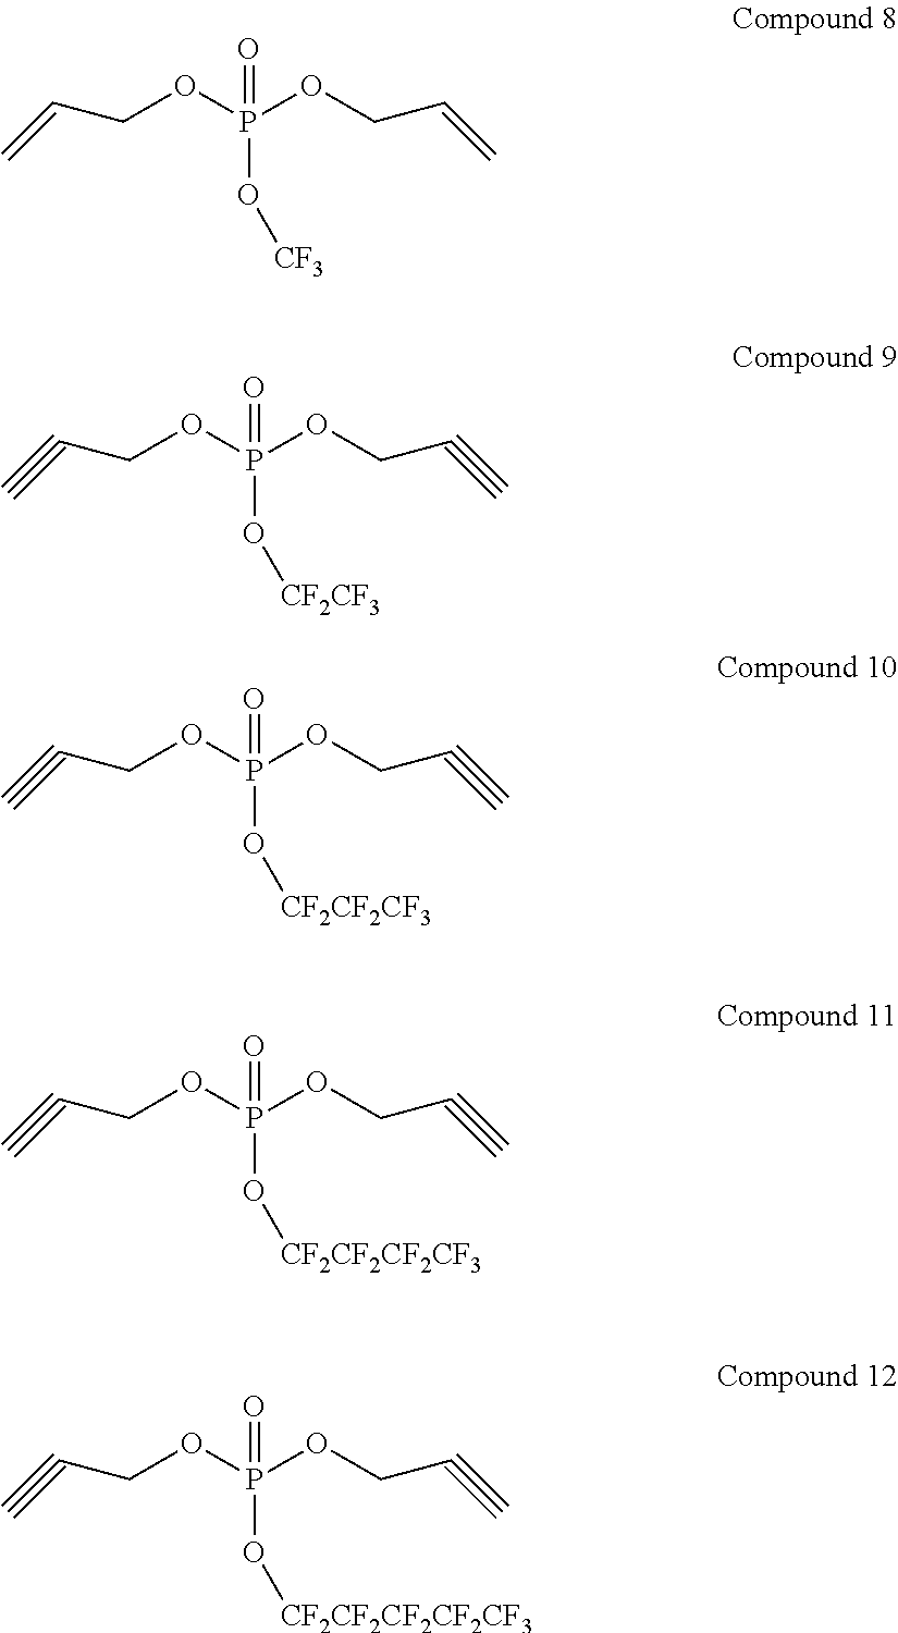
C=CCOP(O[CF3])(=O)OCC=C.C#CCOP(O[CF2CF3])(=O)OCC#C.C#CCOP(O[CF2CF2CF3])(=O)OCC#C.C#CCOP(O[CF2CF2CF2CF3])(=O)OCC#C.C#CCOP(O[CF2CF2CF2CF2CF3])(=O)OCC#C
